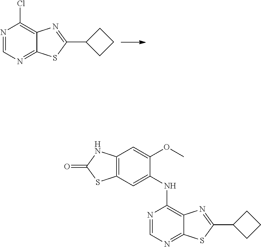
C12=NC=NC(Cl)=C1N=C(C1CCC1)S2.C12=NC=NC(NC3=CC4=C(C=C3OC)NC(=O)S4)=C1N=C(C1CCC1)S2
